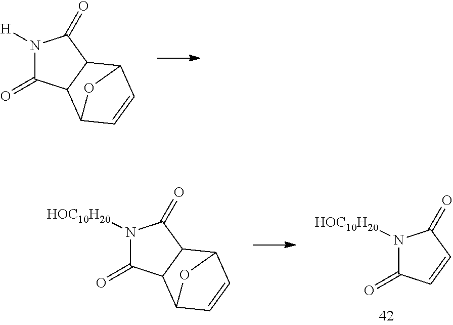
N1([H])C(=O)C2C(C1=O)C1C=CC2O1.N1([HOC10H20])C(=O)C2C(C1=O)C1C=CC2O1.N1([HOC10H20])C(=O)C=CC1=O
